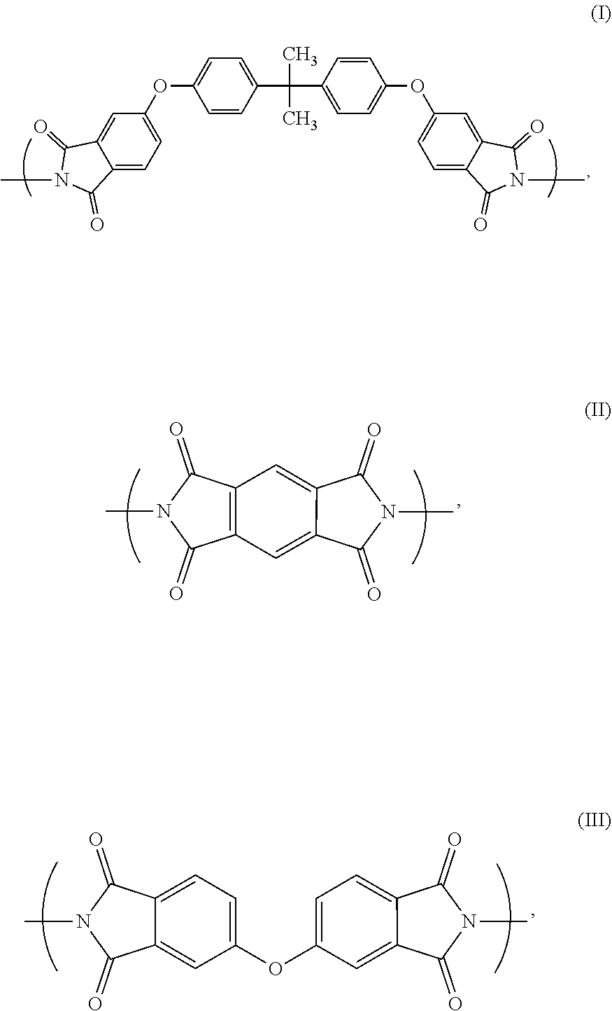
C1=C(OC2=CC=C3C(=C2)C(=O)N(C)C3=O)C=CC(C(C)(C)C2=CC=C(OC3=CC=C4C(=C3)C(=O)N(C)C4=O)C=C2)=C1.C12=CC3=C(C=C1C(=O)N(C)C2=O)C(=O)N(C)C3=O.C1=C(OC2=CC=C3C(=C2)C(=O)N(C)C3=O)C=C2C(=C1)C(=O)N(C)C2=O
